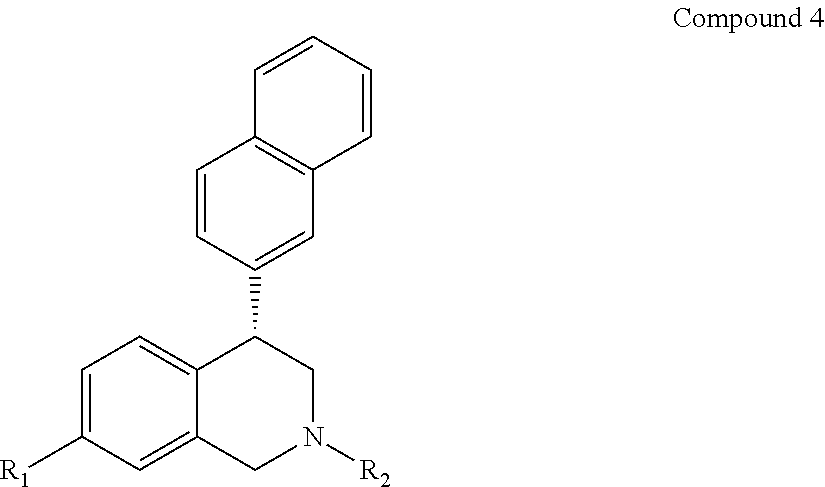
C1([R1])=CC=C2C(=C1)CN([R2])CC2C1=CC2=C(C=C1)C=CC=C2
